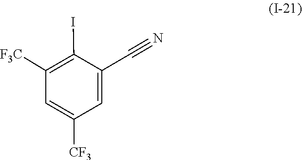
C1(C#N)=CC([CF3])=CC([F3C])=C1I
